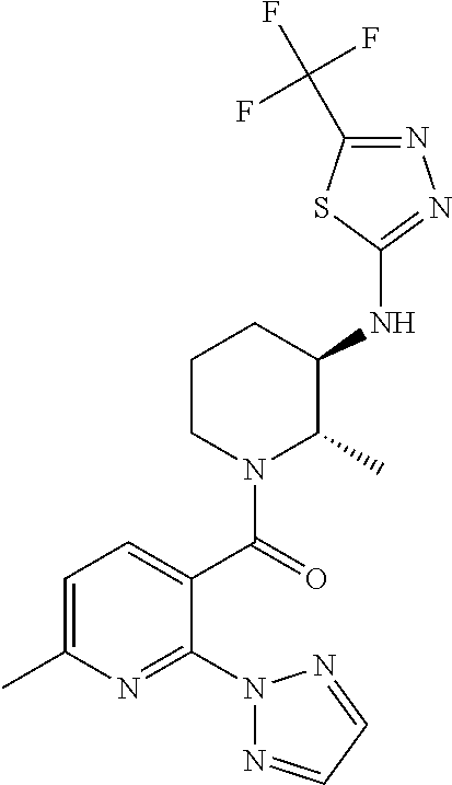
C1(NC2C(C)N(C(=O)C3=CC=C(C)N=C3N3N=CC=N3)CCC2)=NN=C(C(F)(F)F)S1
